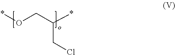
*OCC(*)CCl
